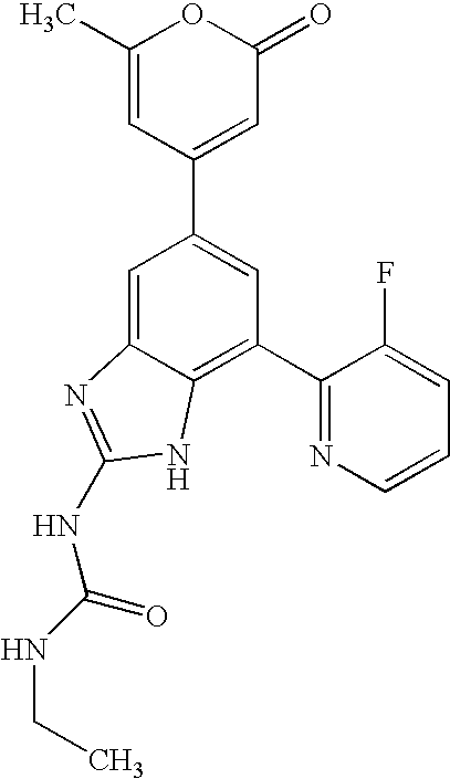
C1(C)=CC(C2=CC(C3=NC=CC=C3F)=C3C(=C2)N=C(NC(NCC)=O)N3)=CC(=O)O1
